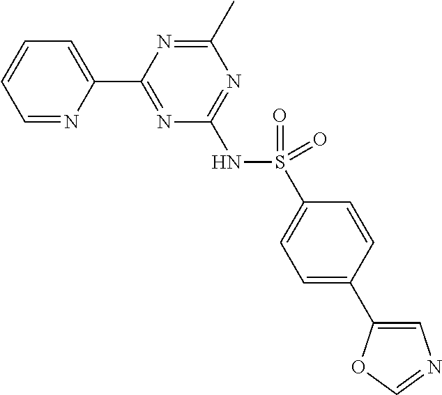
C1=NC(C2=NC(NS(C3=CC=C(C4=CN=CO4)C=C3)(=O)=O)=NC(C)=N2)=CC=C1
